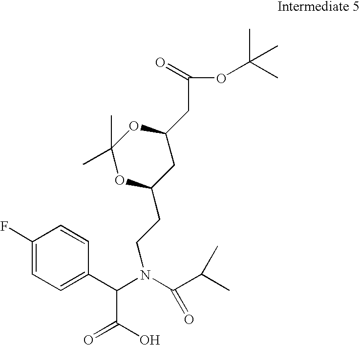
O=C(OC(C)(C)C)CC1CC(CCN(C(C2=CC=C(F)C=C2)C(=O)O)C(C(C)C)=O)OC(C)(C)O1
